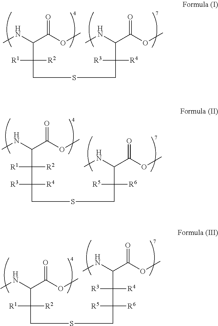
CNC(C(OC)=O)C(CSCC(C(NC)C(OC)=O)([R4])[R3])([R2])[R1].CNC(C(OC)=O)C(C(CSCC(C(NC)C(OC)=O)([R6])[R5])([R4])[R3])([R2])[R1].CNC(C(OC)=O)C(CSCC([R6])([R5])C([R4])([R3])C(NC)C(OC)=O)([R2])[R1]
